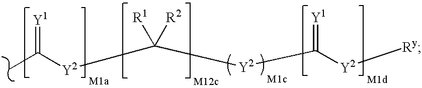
CC([Y2]C([R1])([R2])[Y2]C([Y2][Ry])=[Y1])=[Y1]
